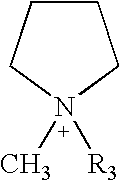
C1CCN(C)([R3])C1
